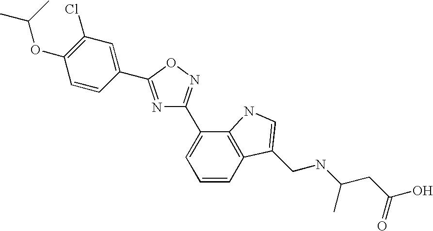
C1=CC2=C(C(C3=NOC(C4=CC(Cl)=C(OC(C)C)C=C4)=N3)=C1)NC=C2CNC(CC(O)=O)C
